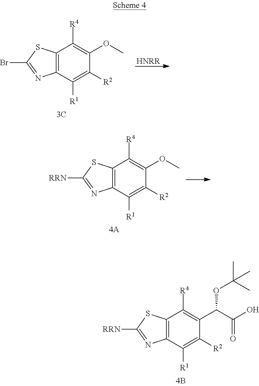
C12=C(C([R1])=C([R2])C(C(C(O)=O)OC(C)(C)C)=C1[R4])N=C([RRN])S2.C12=C(C([R1])=C([R2])C(OC)=C1[R4])N=C(Br)S2.[HNRR].C12=C(C([R1])=C([R2])C(OC)=C1[R4])N=C([RRN])S2
